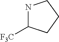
N1C([F3C])CCC1
